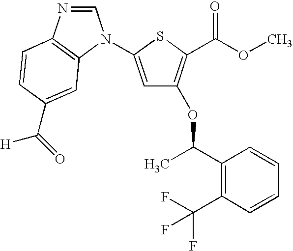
C1=NC2=C(N1C1=CC(OC(C3=C(C(F)(F)F)C=CC=C3)C)=C(C(OC)=O)S1)C=C(C([H])=O)C=C2
